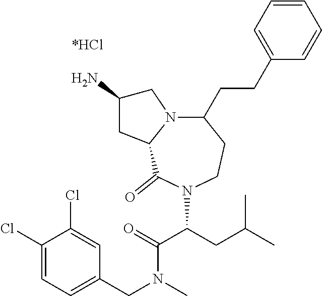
C(C(CC(C)C)N1C(=O)C2N(CC(N)C2)C(CCC2=CC=CC=C2)CC1)(=O)N(C)CC1=CC=C(Cl)C(Cl)=C1
